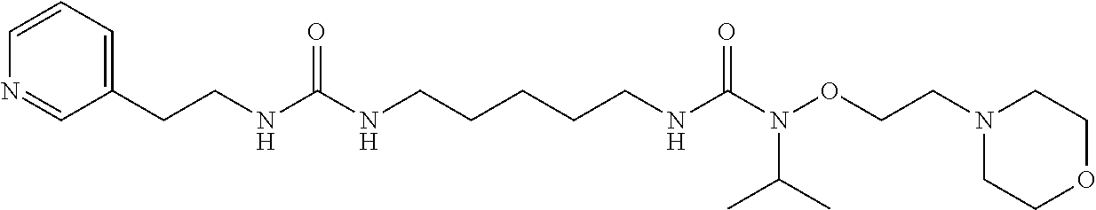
C1=NC=CC=C1CCNC(NCCCCCNC(N(OCCN1CCOCC1)C(C)C)=O)=O
